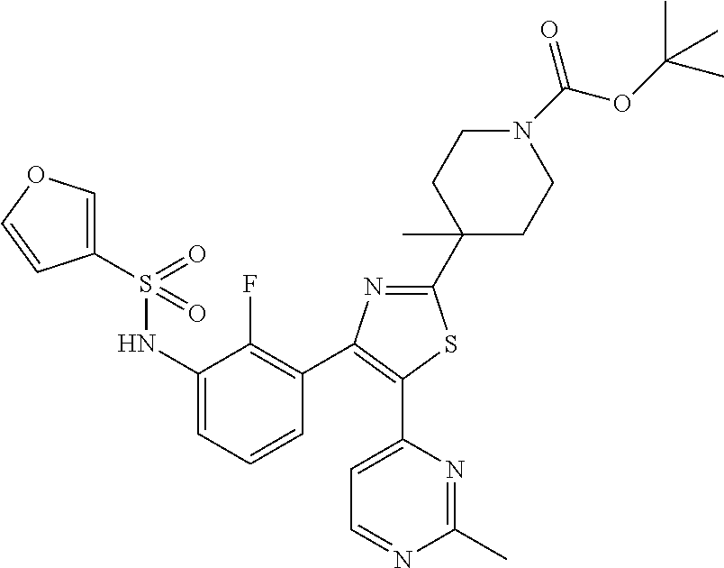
N(C1=CC=CC(C2=C(C3=CC=NC(C)=N3)SC(C3(C)CCN(C(OC(C)(C)C)=O)CC3)=N2)=C1F)S(C1=COC=C1)(=O)=O
